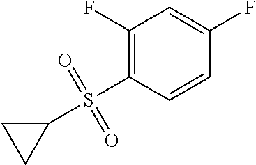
C1(F)=C(S(C2CC2)(=O)=O)C=CC(F)=C1
